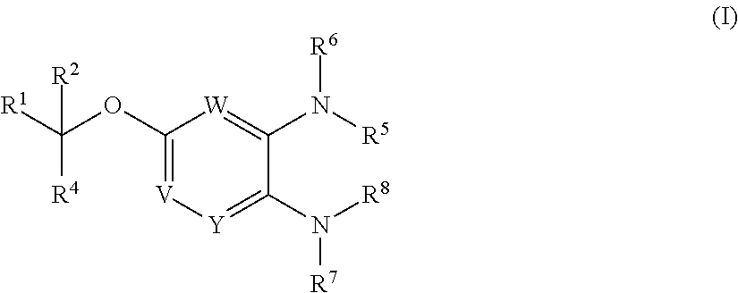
[R4]C([R1])(OC1=[V][Y]=C(N([R8])[R7])C(N([R5])[R6])=[W]1)[R2]
